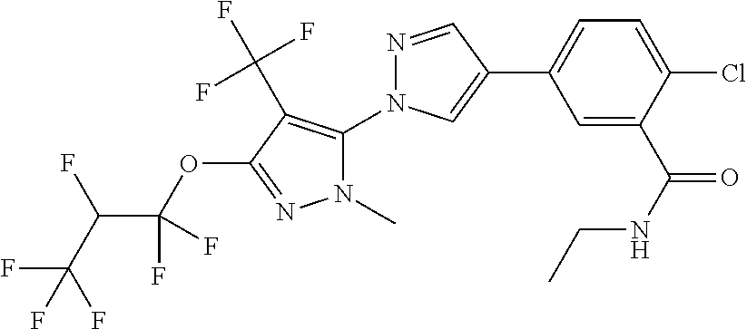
C1=C(C(NCC)=O)C(Cl)=CC=C1C1=CN(C2=C(C(F)(F)F)C(OC(C(C(F)(F)F)F)(F)F)=NN2C)N=C1
